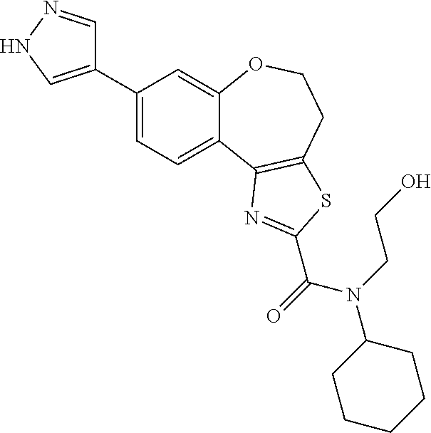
C1(C2=CNN=C2)=CC=C2C(=C1)OCCC1=C2N=C(C(=O)N(C2CCCCC2)CCO)S1
